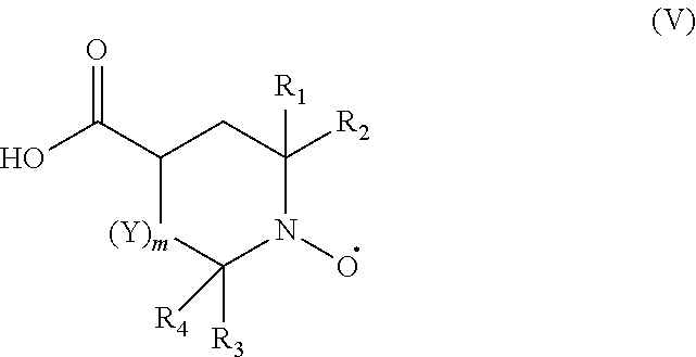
OC(C1CC([R2])([R1])N(O)C([R3])([R4])[(Y)m]1)=O
